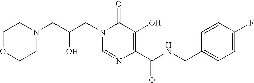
C1OCCN(CC(CN2C=NC(C(NCC3=CC=C(F)C=C3)=O)=C(O)C2=O)O)C1
